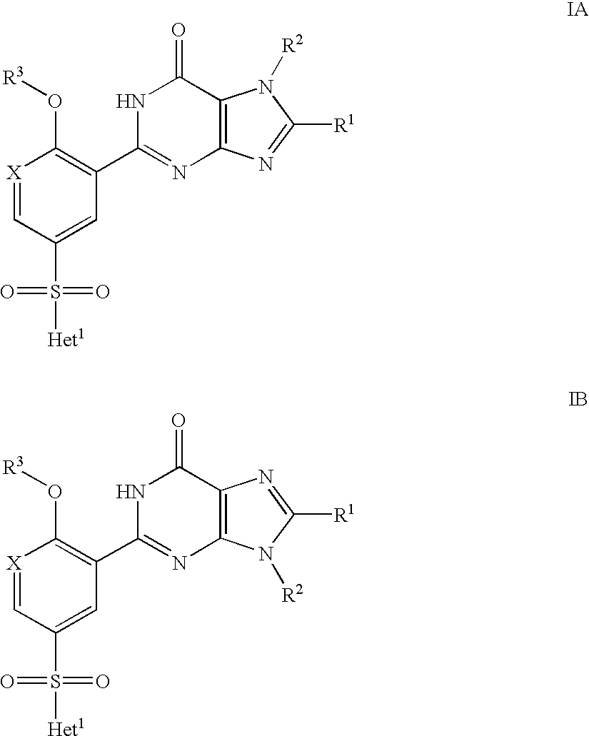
[X]1=CC(S([Het1])(=O)=O)=CC(C2=NC3=C(C(=O)N2)N([R2])C([R1])=N3)=C1O[R3].[X]1=CC(S([Het1])(=O)=O)=CC(C2=NC3=C(C(=O)N2)N=C([R1])N3[R2])=C1O[R3]
